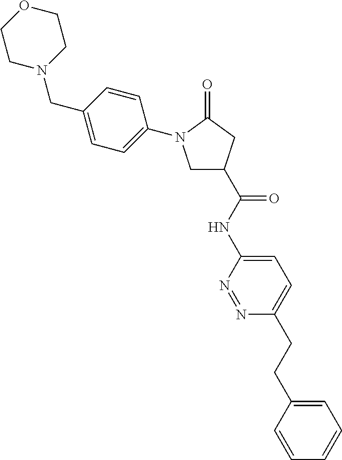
C1N(CC2=CC=C(N3CC(C(NC4=CC=C(CCC5=CC=CC=C5)N=N4)=O)CC3=O)C=C2)CCOC1
